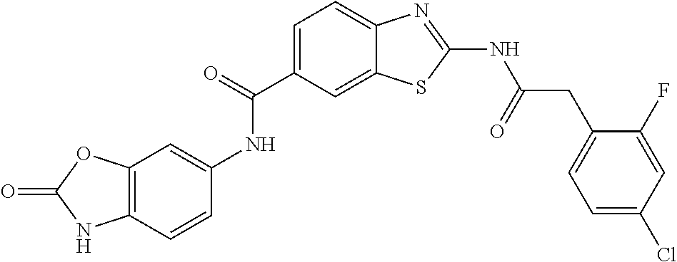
O=C(C1=CC=C2C(=C1)SC(NC(CC1=CC=C(Cl)C=C1F)=O)=N2)NC1=CC2=C(C=C1)NC(=O)O2
